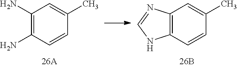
C1(N)=C(N)C=CC(C)=C1.C12=C(C=CC(C)=C1)NC=N2
